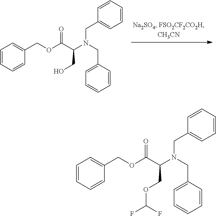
C1=CC=CC(COC(C(CO)N(CC2=CC=CC=C2)CC2=CC=CC=C2)=O)=C1.C1=CC=CC(COC(C(COC(F)F)N(CC2=CC=CC=C2)CC2=CC=CC=C2)=O)=C1
